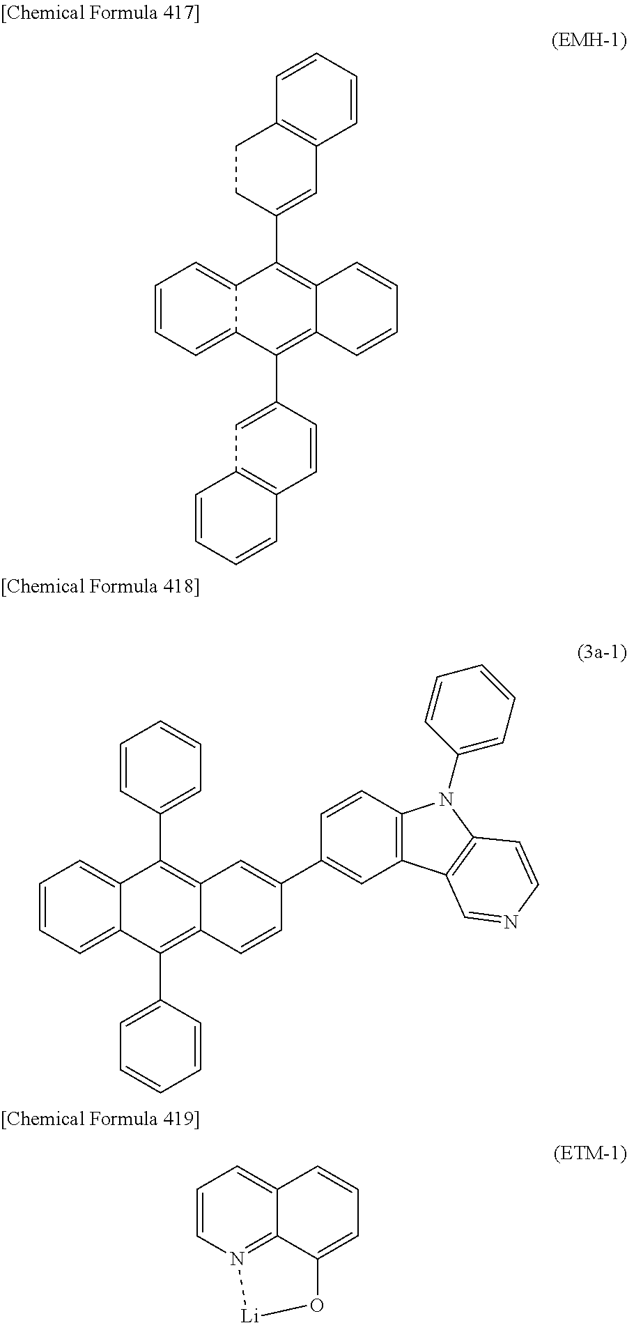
C1=CC=C2C(=C1)C(C1=CC3=C(CC1)C=CC=C3)=C1C(=C2C2=CC3=C(C=C2)C=CC=C3)C=CC=C1.C1=CC=C2C(=C1)C(C1=CC=CC=C1)=C1C(=C2C2=CC=CC=C2)C=CC(C2=CC3=C(C=C2)N(C2=CC=CC=C2)C2=C3C=NC=C2)=C1.C1=CN2=C3C(=C1)C=CC=C3O[Li]2
